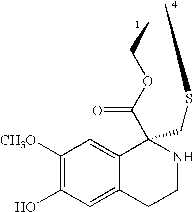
C1([CH3O])=C(O)C=C2C(=C1)C(C(=O)OCC)(CSC)NCC2
